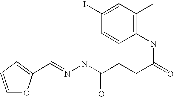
C1=CC=C(C=NNC(CCC(=O)NC2=C(C)C=C(I)C=C2)=O)O1
